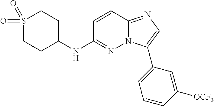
C1(NC2=NN3C(=NC=C3C3=CC=CC([OCF3])=C3)C=C2)CCS(=O)(=O)CC1
